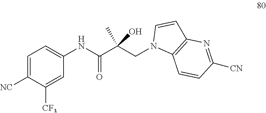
C1=C([NC])C([CF3])=CC(NC(C(CN2C3=C(C=C2)N=C([CN])C=C3)(C)O)=O)=C1
